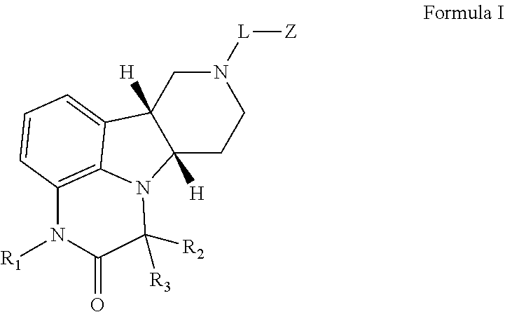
N1([L][Z])CC2([H])C([H])(CC1)N1C3=C(C=CC=C23)N([R1])C(=O)C1([R2])[R3]
